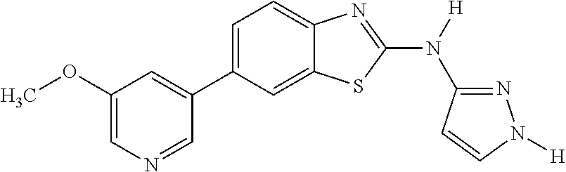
C1(OC)=CN=CC(C2=CC=C3C(=C2)SC(N([H])C2=NN([H])C=C2)=N3)=C1
